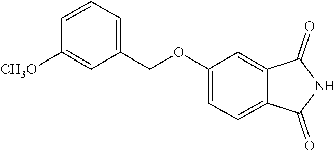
C1=CC([CH3O])=CC(COC2=CC=C3C(=C2)C(=O)NC3=O)=C1
